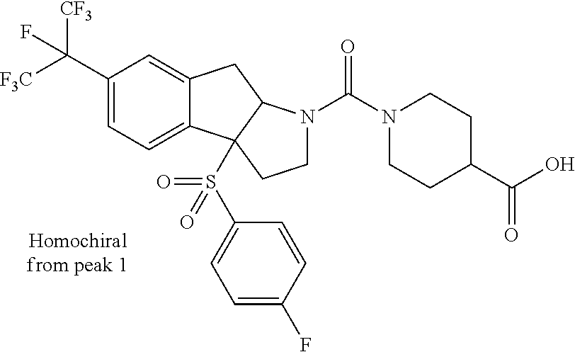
C1(C([F3C])([CF3])F)=CC=C2C(=C1)CC1C2(S(=O)(C2=CC=C(F)C=C2)=O)CCN1C(=O)N1CCC(C(=O)O)CC1
